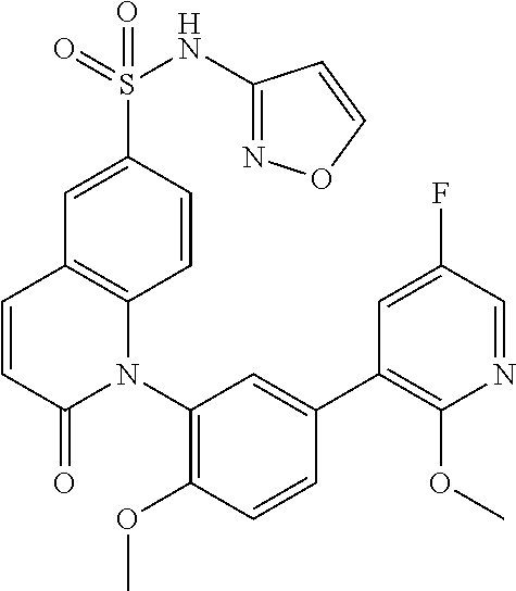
S(C1=CC2=C(C=C1)N(C1=C(OC)C=CC(C3=C(OC)N=CC(F)=C3)=C1)C(=O)C=C2)(=O)(=O)NC1=NOC=C1
